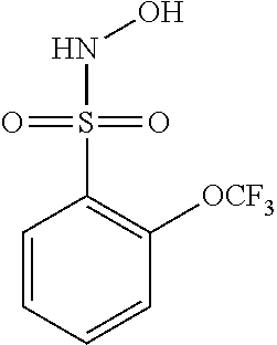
C1=CC=CC([OCF3])=C1S(=O)(=O)NO
